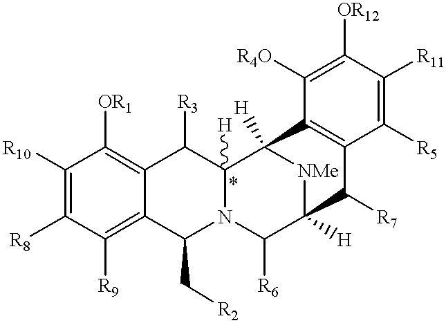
C1([R10])=C([R8])C([R9])=C2C(=C1[OR1])C([R3])C1([H])N(C2C[R2])C([R6])C2([H])[NMe]C1([H])C1=C(C2[R7])C([R5])=C([R11])C([OR12])=C1[R4O]
